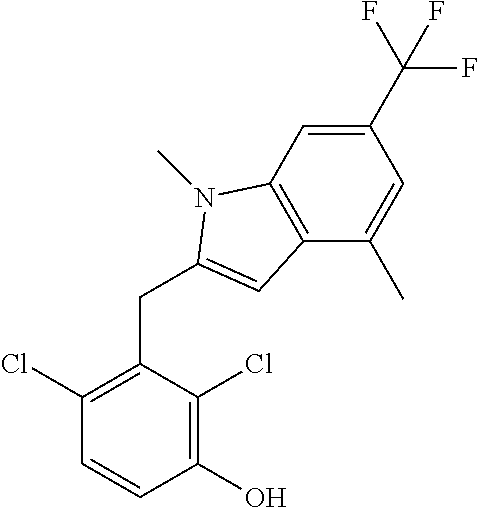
C1(O)=C(Cl)C(CC2=CC3=C(C=C(C(F)(F)F)C=C3C)N2C)=C(Cl)C=C1
